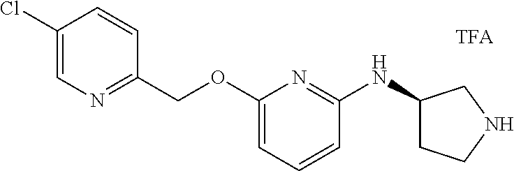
C1(Cl)=CN=C(COC2=CC=CC(NC3CCNC3)=N2)C=C1
